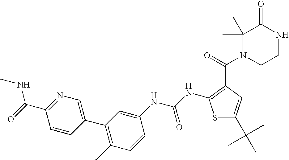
C1=CC(C2=C(C)C=CC(NC(=O)NC3=C(C(N4CCNC(=O)C4(C)C)=O)C=C(C(C)(C)C)S3)=C2)=CN=C1C(NC)=O
